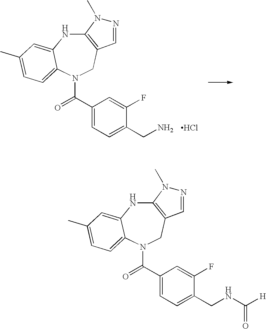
C12=C(CN(C(C3=CC=C(CN)C(F)=C3)=O)C3=CC=C(C)C=C3N1)C=NN2C.Cl.C12=C(CN(C(C3=CC=C(CNC([H])=O)C(F)=C3)=O)C3=CC=C(C)C=C3N1)C=NN2C
